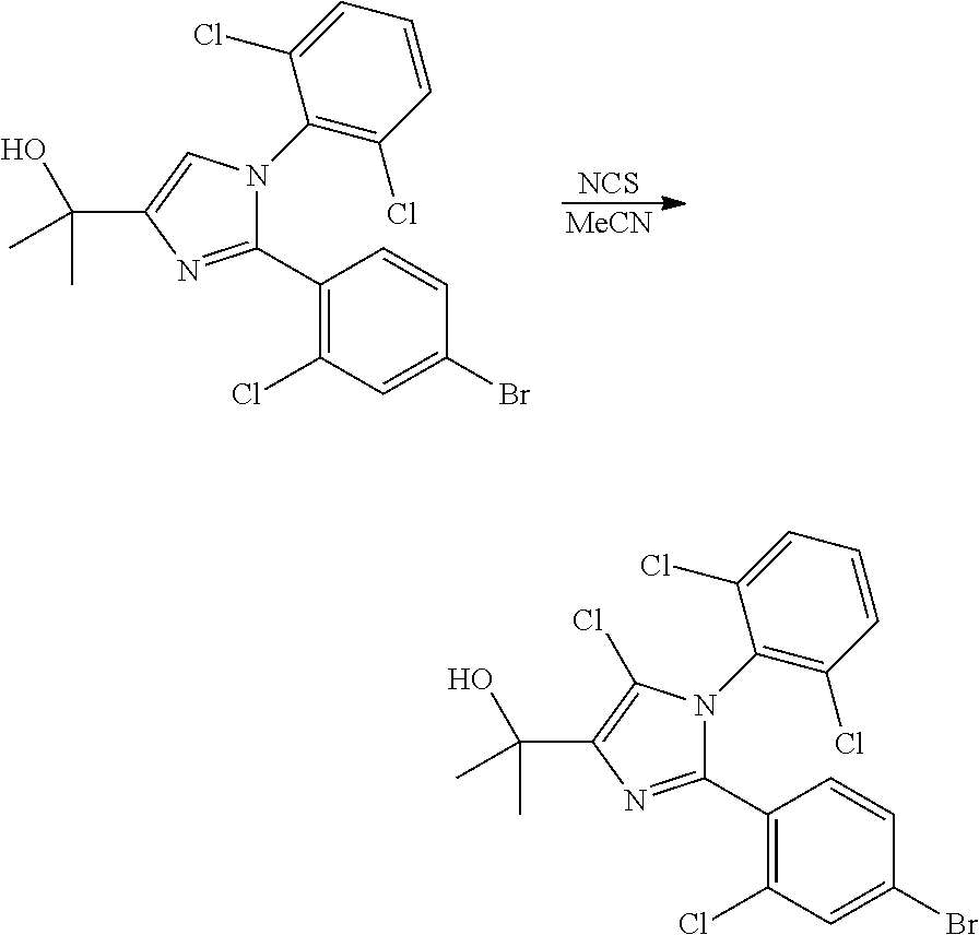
C1(C2=C(Cl)C=C(Br)C=C2)=NC(C(C)(O)C)=CN1C1=C(Cl)C=CC=C1Cl.[NCS].[MeCN].C1(C2=C(Cl)C=C(Br)C=C2)=NC(C(C)(O)C)=C(Cl)N1C1=C(Cl)C=CC=C1Cl
